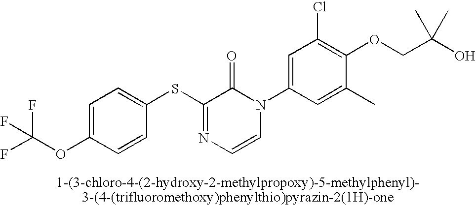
S(C1=NC=CN(C2=CC(Cl)=C(OCC(O)(C)C)C(C)=C2)C1=O)C1=CC=C(OC(F)(F)F)C=C1
